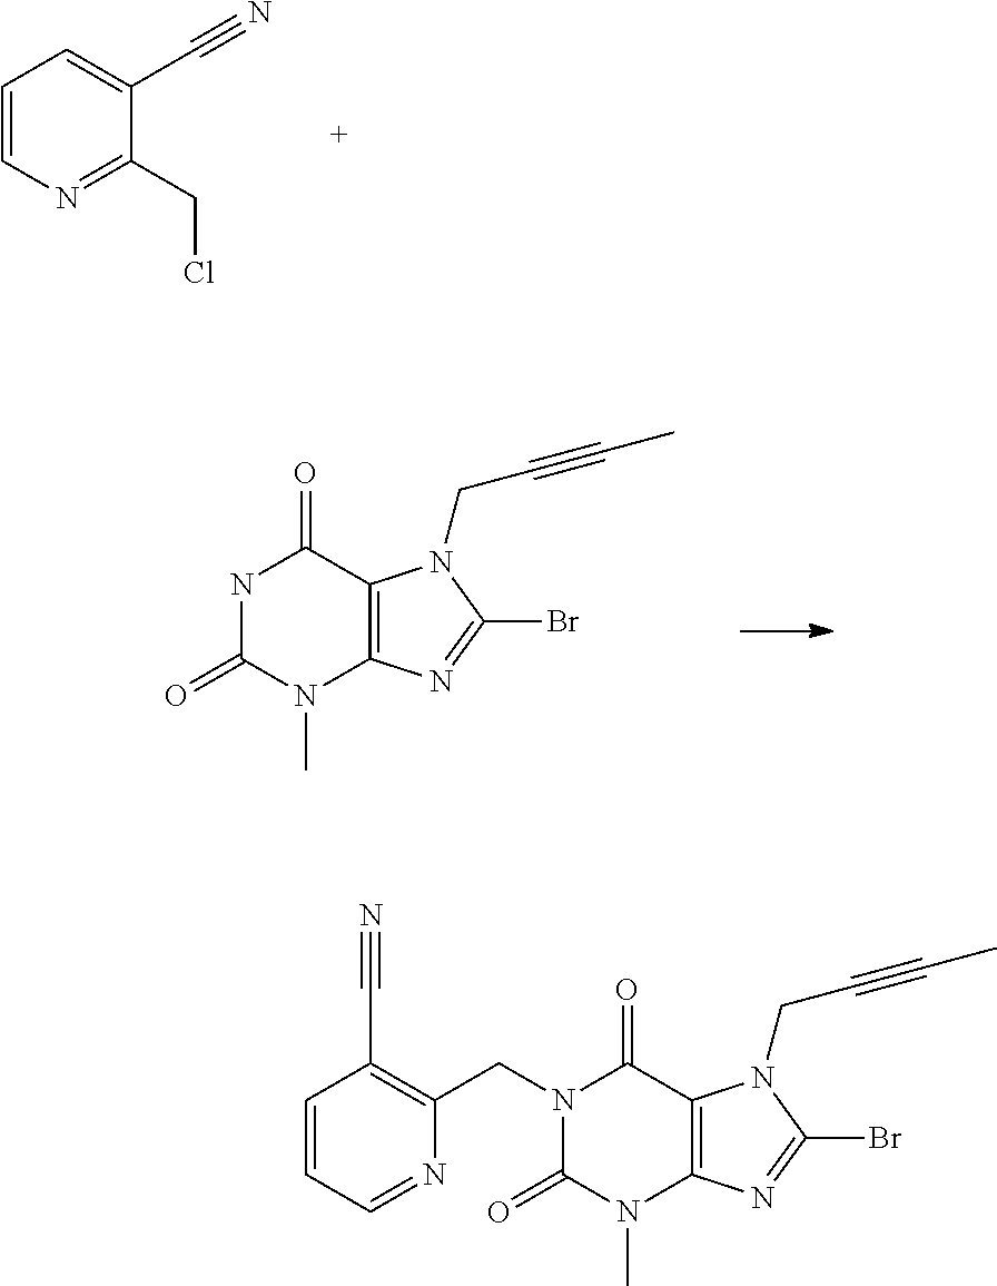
C1=CN=C(CCl)C(C#N)=C1.N1C(=O)N(C)C2=C(C1=O)N(CC#CC)C(Br)=N2.C1=CC(C#N)=C(CN2C(=O)N(C)C3=C(C2=O)N(CC#CC)C(Br)=N3)N=C1
